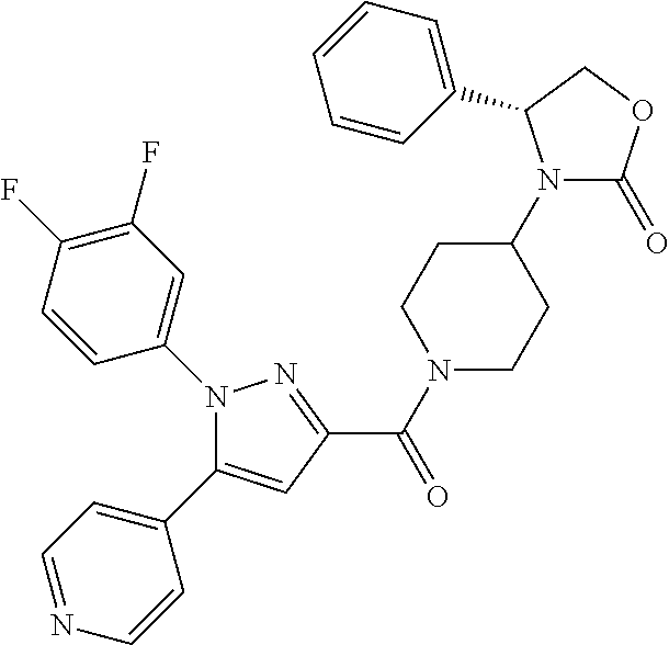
C(=O)(C1=NN(C2=CC(F)=C(F)C=C2)C(C2=CC=NC=C2)=C1)N1CCC(N2C(=O)OCC2C2=CC=CC=C2)CC1
